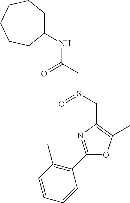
C1=CC=CC(C2=NC(CS(CC(=O)NC3CCCCCC3)=O)=C(C)O2)=C1C
